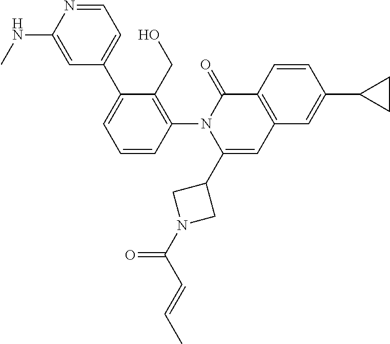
C1=CC(N2C(C3CN(C(C=CC)=O)C3)=CC3=C(C2=O)C=CC(C2CC2)=C3)=C(CO)C(C2=CC=NC(NC)=C2)=C1
